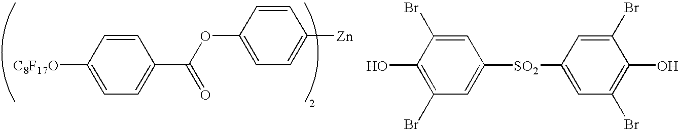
C1=CC([C8F17O])=CC=C1C(OC1=CC=C([Zn])C=C1)=O.C1=C(Br)C(O)=C(Br)C=C1[SO2]C1=CC(Br)=C(O)C(Br)=C1
